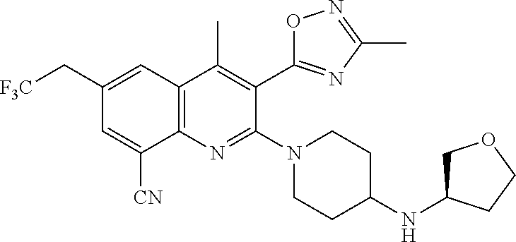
C1(C[F3C])=CC2=C(N=C(N3CCC(NC4COCC4)CC3)C(C3=NC(C)=NO3)=C2C)C([CN])=C1
